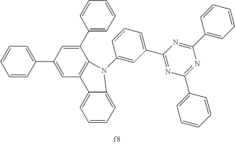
C1=C(C2=CC=CC=C2)C=C(C2=CC=CC=C2)C2=C1C1=CC=CC=C1N2C1=CC(C2=NC(C3=CC=CC=C3)=NC(C3=CC=CC=C3)=N2)=CC=C1
